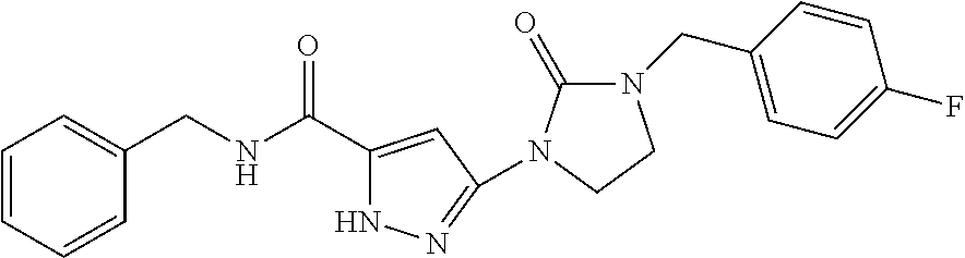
C1=CC=CC(CNC(C2=CC(N3C(=O)N(CC4=CC=C(F)C=C4)CC3)=NN2)=O)=C1
